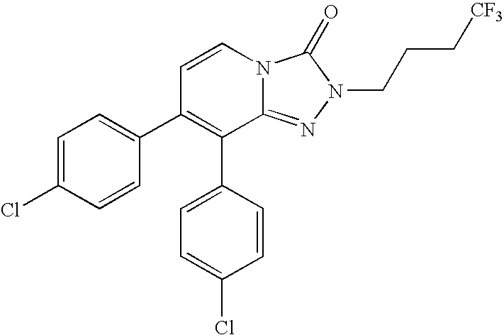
C1=C(Cl)C=CC(C2=C(C3=CC=C(Cl)C=C3)C3=NN(CCC[CF3])C(=O)N3C=C2)=C1
